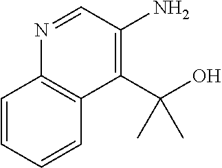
N1=CC(N)=C(C(O)(C)C)C2=C1C=CC=C2
